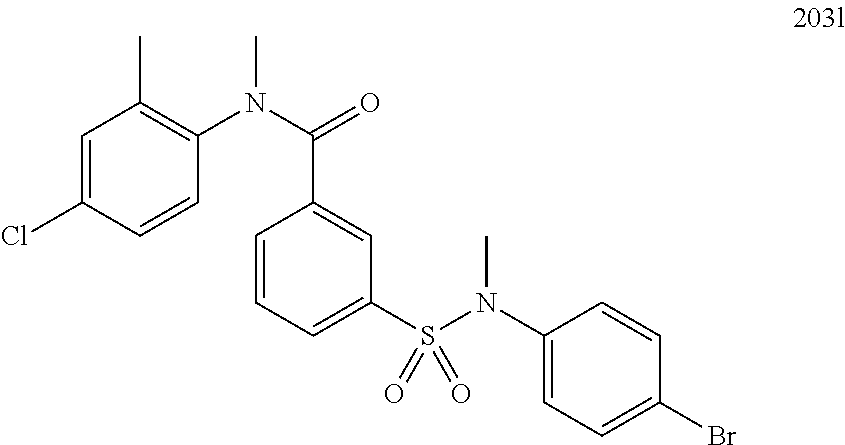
C1=C(Cl)C=CC(N(C(=O)C2=CC(S(N(C3=CC=C(Br)C=C3)C)(=O)=O)=CC=C2)C)=C1C
